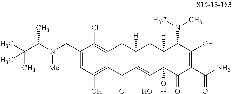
C1(CN(C(C(C)(C)C)C)[Me])=CC(O)=C2C(=C1Cl)CC1([H])C(=C(O)C3(O)C([H])(C1)C(N(C)C)C(O)=C(C(N)=O)C3=O)C2=O
